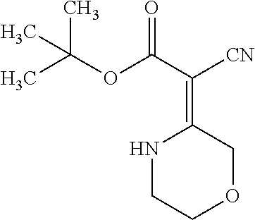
N1CCOCC1=C([CN])C(OC(C)(C)C)=O
